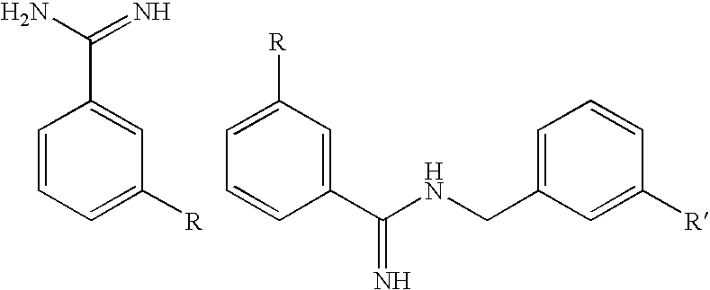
C1=CC=C([R])C=C1C(N)=N.C1=C(CNC(C2=CC([R])=CC=C2)=N)C=C([R])C=C1
